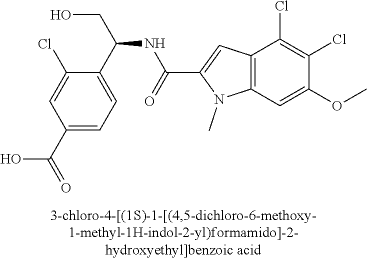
C1(C(O)=O)=CC=C(C(CO)NC(=O)C2=CC3=C(N2C)C=C(OC)C(Cl)=C3Cl)C(Cl)=C1
